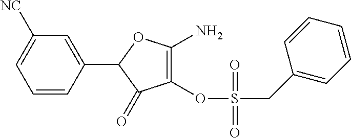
C1(C2=CC([NC])=CC=C2)C(=O)C(OS(CC2=CC=CC=C2)(=O)=O)=C(N)O1
